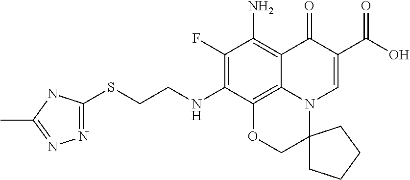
S(CCNC1=C(F)C(N)=C2C3=C1OCC1(N3C=C(C(O)=O)C2=O)CCCC1)C1=NN=C(C)N1
